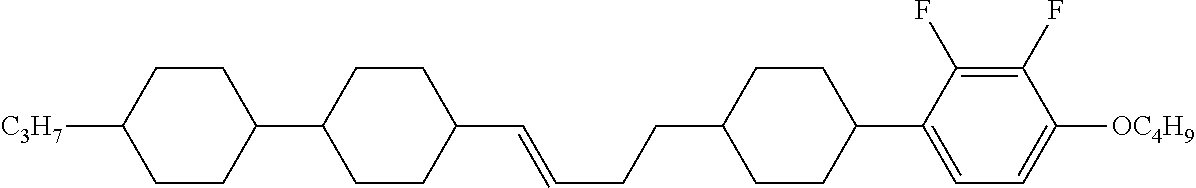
C1C(C2=CC=C([OC4H9])C(F)=C2F)CCC(CCC=CC2CCC(C3CCC([C3H7])CC3)CC2)C1
